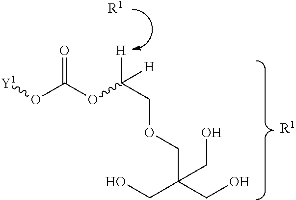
[Y1]OC(OC(COCC(CO)(CO)CO)([H])[H])=O.[R1].[R1]
